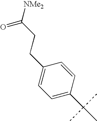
C(CCC1=CC=C(C(C)(C)C)C=C1)([NMe2])=O
